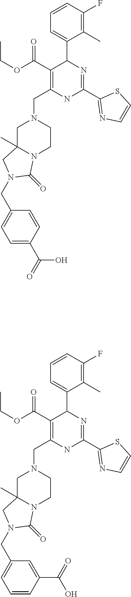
C1C2(C)N(CCN1CC1=C(C(OCC)=O)C(C3=CC=CC(F)=C3C)N=C(C3=NC=CS3)N1)C(=O)N(CC1=CC=C(C(=O)O)C=C1)C2.C1C2(C)N(CCN1CC1=C(C(OCC)=O)C(C3=CC=CC(F)=C3C)N=C(C3=NC=CS3)N1)C(=O)N(CC1=CC=CC(C(=O)O)=C1)C2
